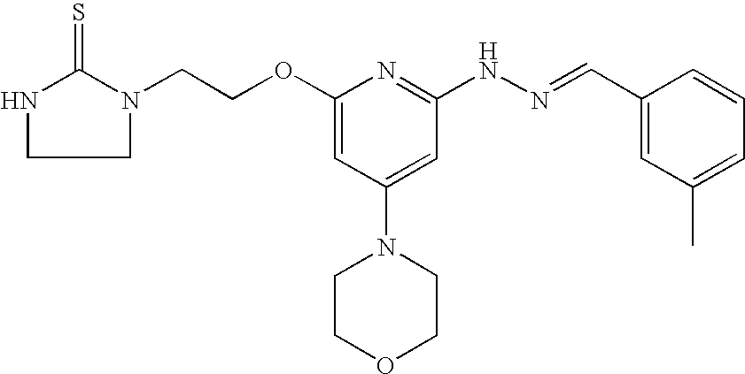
N1(CCOC2=CC(N3CCOCC3)=CC(NN=CC3=CC(C)=CC=C3)=N2)C(=S)NCC1
